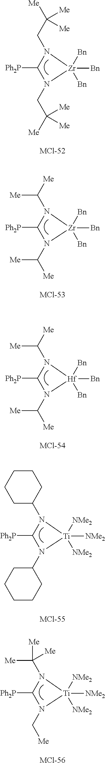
[Ph2P]C1N(CC([Me])([Me])[Me])[Zr]([Bn])([Bn])([Bn])N1CC([Me])([Me])[Me].[MCl-52].[Ph2P]C1N(C([Me])[Me])[Zr]([Bn])([Bn])([Bn])N1C([Me])[Me].[MCl-53].[Ph2P]C1N(C([Me])[Me])[Hf]([Bn])([Bn])([Bn])N1C([Me])[Me].[MCl-54].[Ph2P]C1N(C2CCCCC2)[Ti]([NMe2])([NMe2])([NMe2])N1C1CCCCC1.[MCl-55].[Ph2P]C1N(C([Me])([Me])[Me])[Ti]([NMe2])([NMe2])([NMe2])N1C[Me].[MCl-56]
